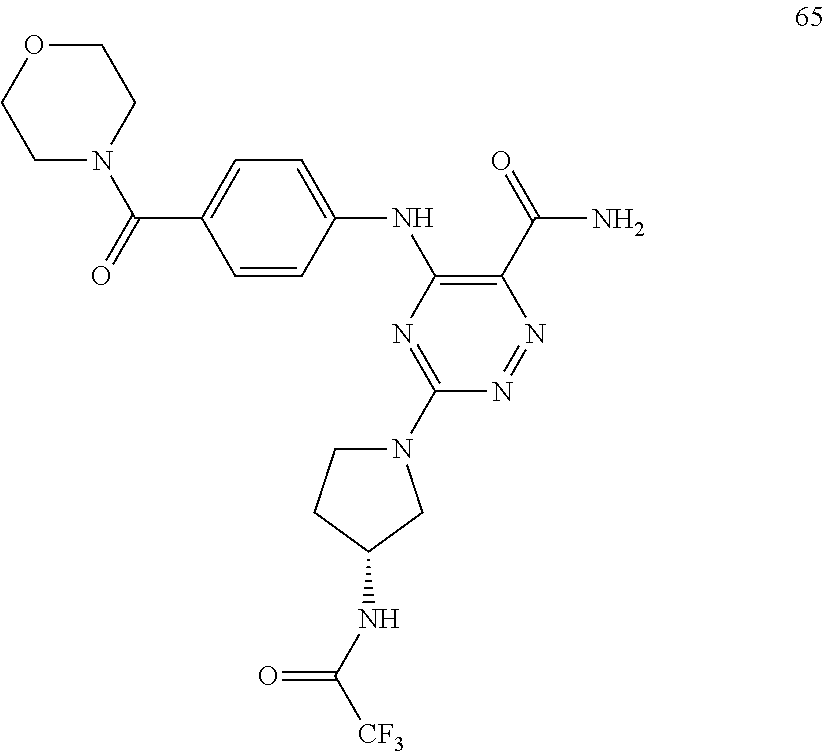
C1N(C2=NC(NC3=CC=C(C(N4CCOCC4)=O)C=C3)=C(C(N)=O)N=N2)CC(NC(=O)[CF3])C1
